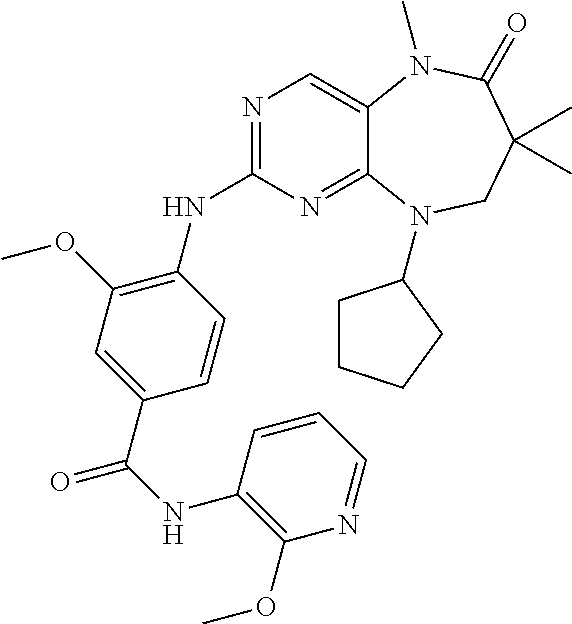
N1=C(NC2=C(OC)C=C(C(=O)NC3=C(OC)N=CC=C3)C=C2)N=C2C(=C1)N(C)C(=O)C(C)(C)CN2C1CCCC1
